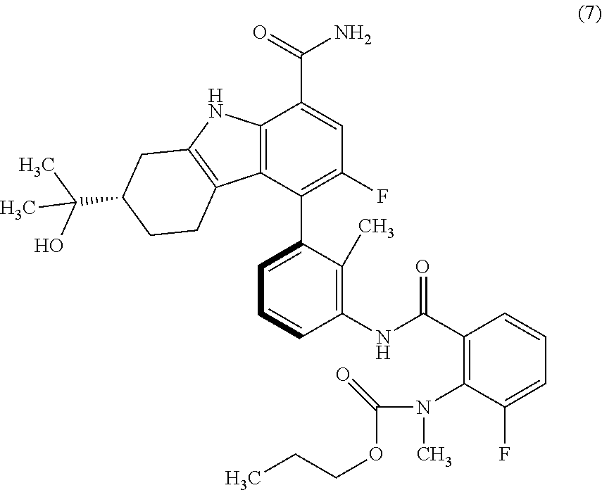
N(C(OCCC)=O)(C)C1=C(C(NC2=C(C)C(C3=C(F)C=C(C(=O)N)C4=C3C3=C(CC(C(C)(O)C)CC3)N4)=CC=C2)=O)C=CC=C1F
